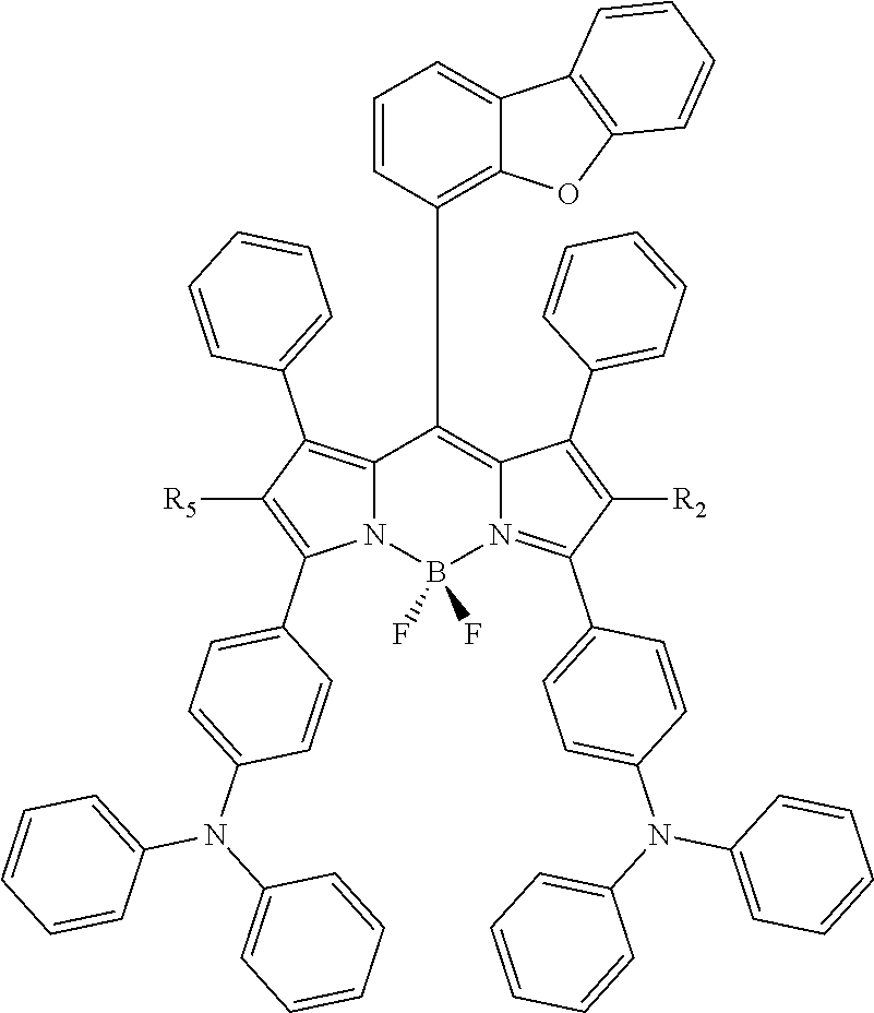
C12=C(C3=CC=CC=C3)C([R5])=C(C3=CC=C(N(C4=CC=CC=C4)C4=CC=CC=C4)C=C3)N1B(F)(F)N1=C(C3=CC=C(N(C4=CC=CC=C4)C4=CC=CC=C4)C=C3)C([R2])=C(C3=CC=CC=C3)C1=C2C1=C2C(=CC=C1)C1=C(O2)C=CC=C1
